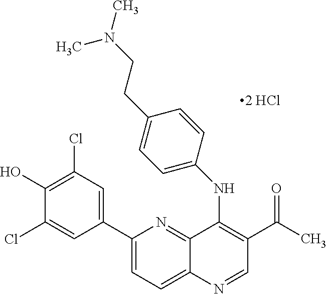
C1(C2=CC(Cl)=C(O)C(Cl)=C2)=CC=C2C(=N1)C(NC1=CC=C(CCN(C)C)C=C1)=C(C(=O)C)C=N2
